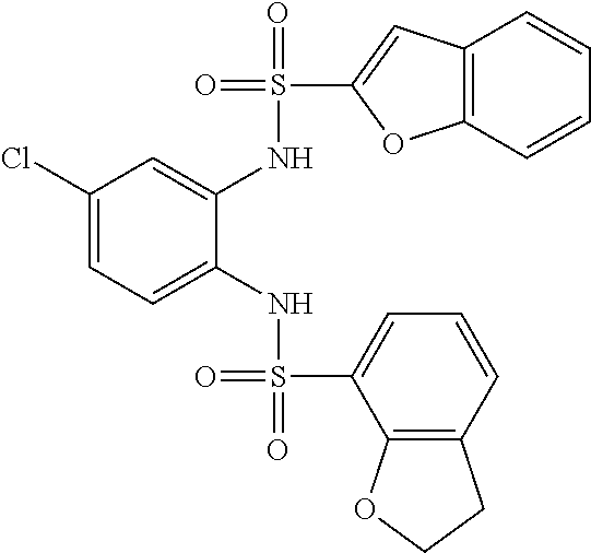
C1(Cl)=CC=C(NS(=O)(C2=CC=CC3=C2OCC3)=O)C(NS(=O)(C2=CC3=C(O2)C=CC=C3)=O)=C1
